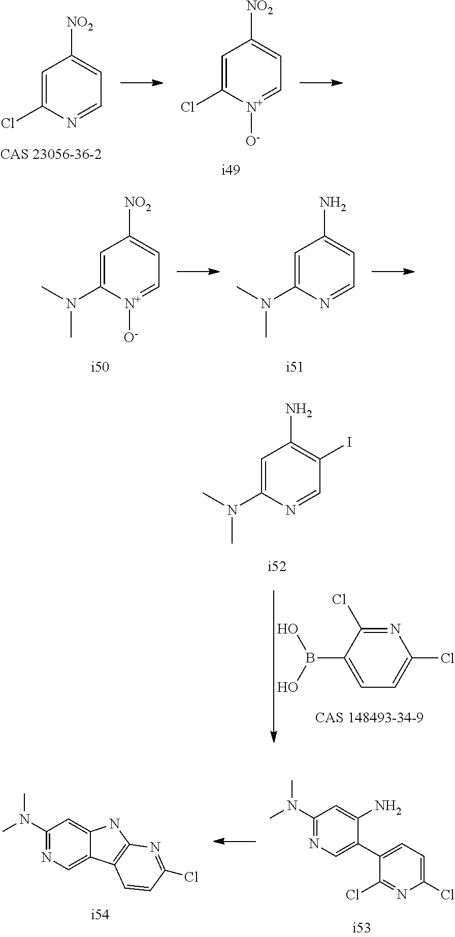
N1=C(Cl)C(B(O)O)=CC=C1Cl.C1=C(N(C)C)N=CC(I)=C1N.C1(N(C)C)=NC=C(C2=CC=C(Cl)N=C2Cl)C(N)=C1.C1(N(C)C)=NC=C2C(=C1)NC1=C2C=CC(Cl)=N1.C1=C(Cl)[N+]([O-])=CC=C1[NO2].C1=C(Cl)N=CC=C1[NO2].C1=C(N(C)C)N=CC=C1N.C1=C(N(C)C)[N+]([O-])=CC=C1[NO2]
